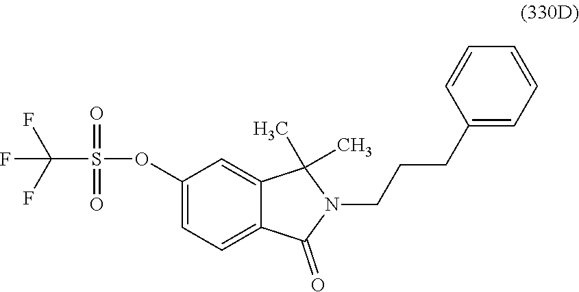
C1(OS(=O)(=O)C(F)(F)F)=CC=C2C(=C1)C(C)(C)N(CCCC1=CC=CC=C1)C2=O
